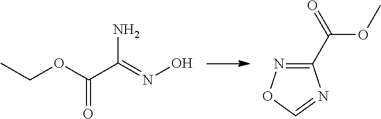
CCOC(C(=NO)N)=O.C1(C(=O)OC)=NOC=N1
